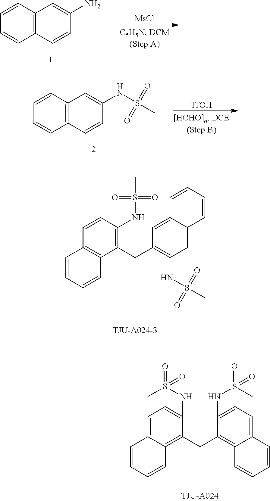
C1=CC(NS(=O)(=O)C)=C(CC2=C(NS(C)(=O)=O)C=C3C(=C2)C=CC=C3)C2=C1C=CC=C2.C1=C2C(=C(CC3=C4C(=CC=C3NS(C)(=O)=O)C=CC=C4)C(NS(C)(=O)=O)=C1)C=CC=C2.C1=CC2=C(C=C1)C=CC(N)=C2.[MsCl].[TfOH].C1=CC2=C(C=C1)C=CC(NS(C)(=O)=O)=C2
